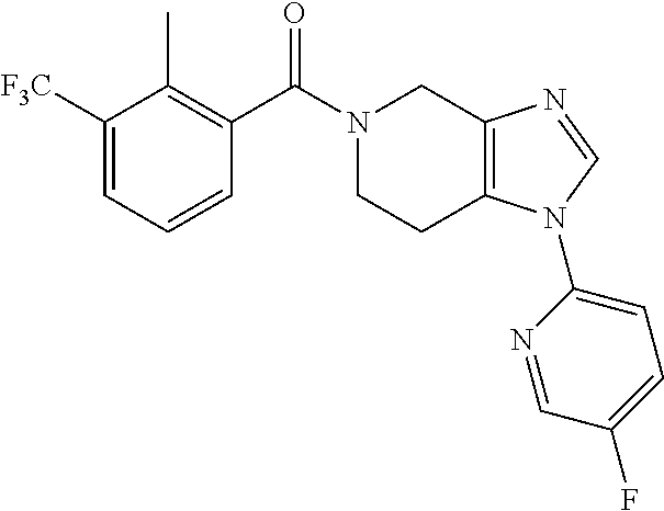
C1=CC=C([F3C])C(C)=C1C(N1CCC2=C(C1)N=CN2C1=CC=C(F)C=N1)=O
